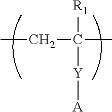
CCC([R1])([Y][A])C
